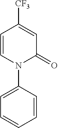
C1=CC([CF3])=CC(=O)N1C1=CC=CC=C1
